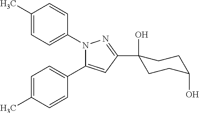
C1(C)=CC=C(N2C(C3=CC=C(C)C=C3)=CC(C3(O)CCC(O)CC3)=N2)C=C1
